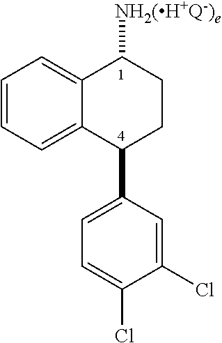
C1=CC=C2C(=C1)C([NH2(H+Q-)e])CCC2C1=CC=C(Cl)C(Cl)=C1
